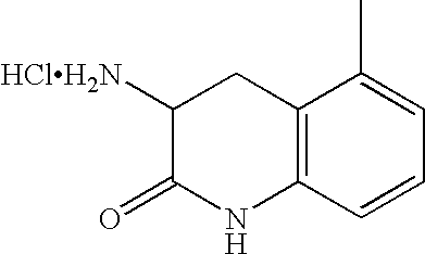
C12=C(C=CC=C1C)NC(=O)C([HClH2N])C2
